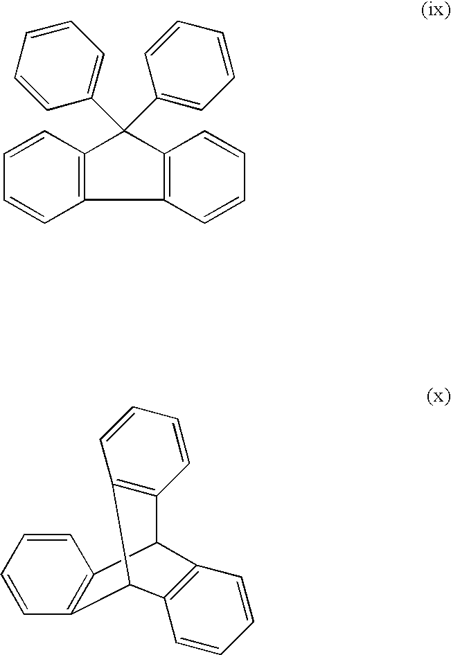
C12=C(C(C3=CC=CC=C3)(C3=CC=CC=C3)C3=C1C=CC=C3)C=CC=C2.C12=C(C=CC=C1)C1C3=C(C=CC=C3)C2C2=C1C=CC=C2
